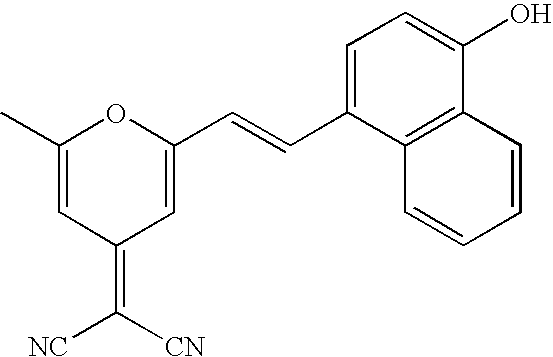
C1(C)=CC(=C([CN])[NC])C=C(C=CC2=CC=C(O)C3=C2C=CC=C3)O1
